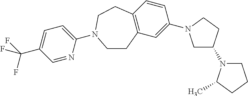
C1C(N2CCCC2C)CCN1C1=CC2=C(C=C1)CCN(C1=CC=C(C(F)(F)F)C=N1)CC2
